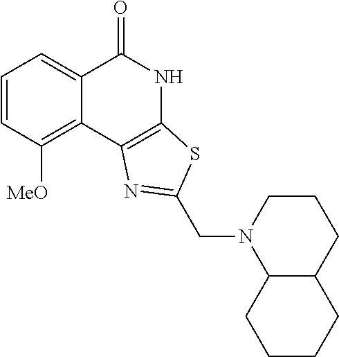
C1=CC([MeO])=C2C(=C1)C(=O)NC1=C2N=C(CN2C3C(CCC2)CCCC3)S1
